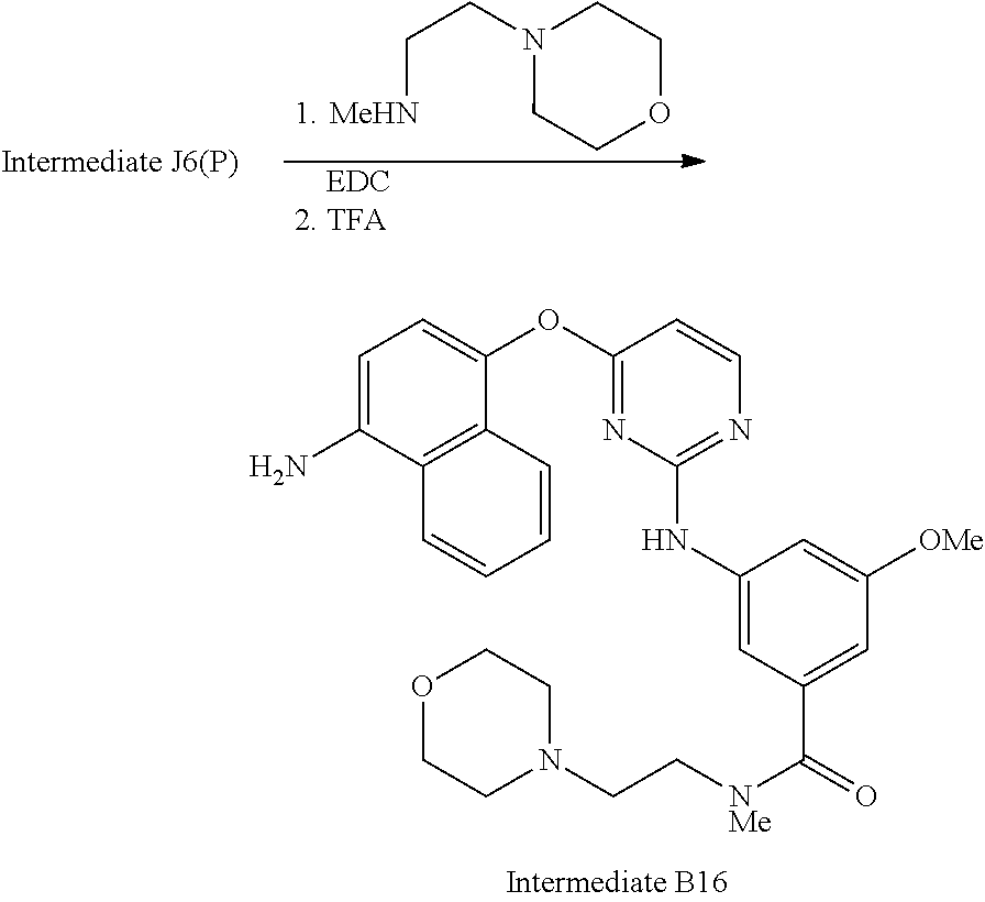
C1=C(N)C2=C(C(OC3=NC(NC4=CC(C([NMe]CCN5CCOCC5)=O)=CC([OMe])=C4)=NC=C3)=C1)C=CC=C2.[    EDC2. TFA].[MeHN]CCN1CCOCC1
